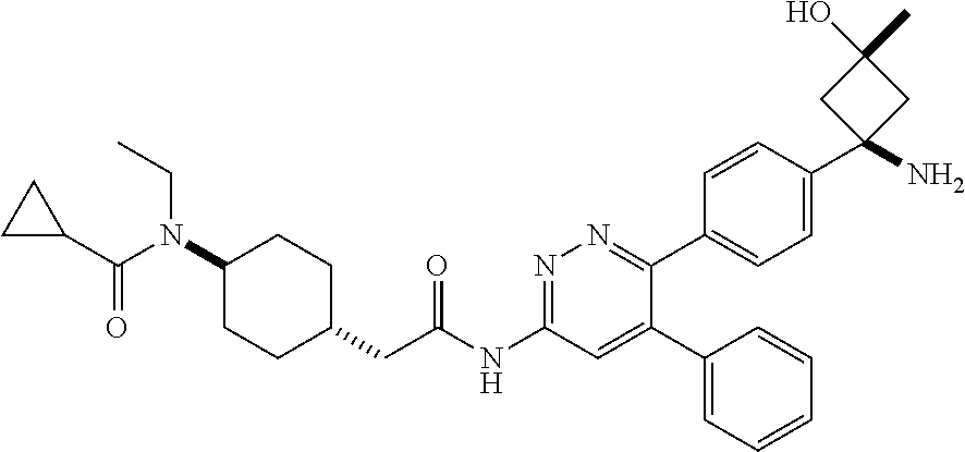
N1=C(NC(CC2CCC(N(C(=O)C3CC3)CC)CC2)=O)C=C(C2=CC=CC=C2)C(C2=CC=C(C3(N)CC(C)(O)C3)C=C2)=N1
